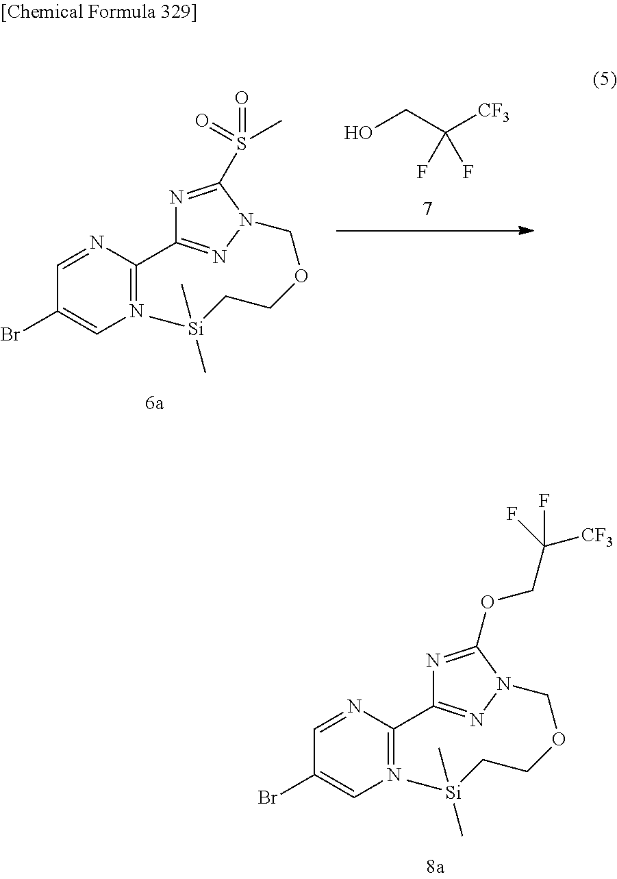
OCC([CF3])(F)F.C1(Br)=CN=C(C2=NN(COCC[Si](C)(C)C)C(S(=O)(C)=O)=N2)N=C1.C1(Br)=CN=C(C2=NN(COCC[Si](C)(C)C)C(OCC(F)([CF3])F)=N2)N=C1
